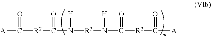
[A]C([R2]C(N([R3]N(C([R2]C([A])=O)=O)[H])[H])=O)=O
